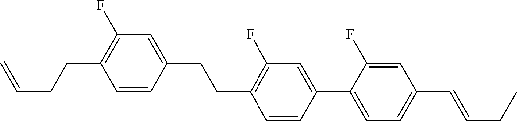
C1=CC(CCC2=C(F)C=C(C3=CC=C(C=CCC)C=C3F)C=C2)=CC(F)=C1CCC=C
